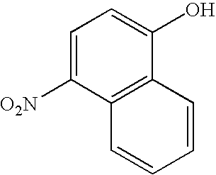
C1=C([O2N])C2=C(C(O)=C1)C=CC=C2
